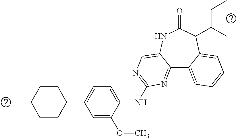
C1(C2=CC=C(NC3=NC=C4C(=N3)C3=CC=CC=C3C(C(C)CC)C(=O)N4)C(OC)=C2)CCC(C)CC1
